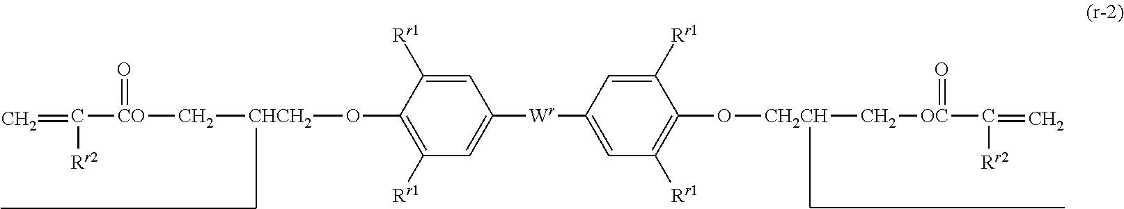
C1=C([Rr1])C(O[CHCH2]C[CO](C(=C)[Rr2])=O)=C([Rr1])C=C1[Wr]C1=CC([Rr1])=C(O[CH2CH]C[OC](C(=C)[Rr2])=O)C([Rr1])=C1
